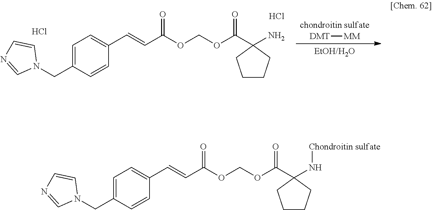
[chondroitin sulfate].[DMT][MM].[EtOH/H2O].Cl.Cl.N1(CC2=CC=C(C=CC(=O)OCOC(=O)C3(N)CCCC3)C=C2)C=CN=C1.N1(CC2=CC=C(C=CC(=O)OCOC(=O)C3(N[Chondroitin sulfate])CCCC3)C=C2)C=CN=C1
